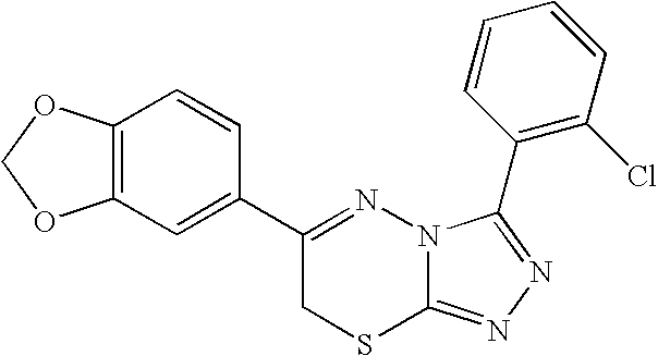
C12=C(C=C(C3=NN4C(=NN=C4C4=C(Cl)C=CC=C4)SC3)C=C1)OCO2
